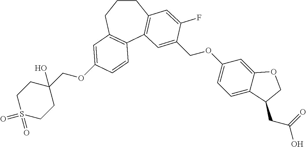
C1CCC2=C(C3=C1C=C(F)C(COC1=CC=C4C(=C1)OCC4CC(=O)O)=C3)C=CC(OCC1(O)CCS(=O)(=O)CC1)=C2
